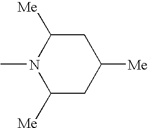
CN1C([Me])CC([Me])CC1[Me]
